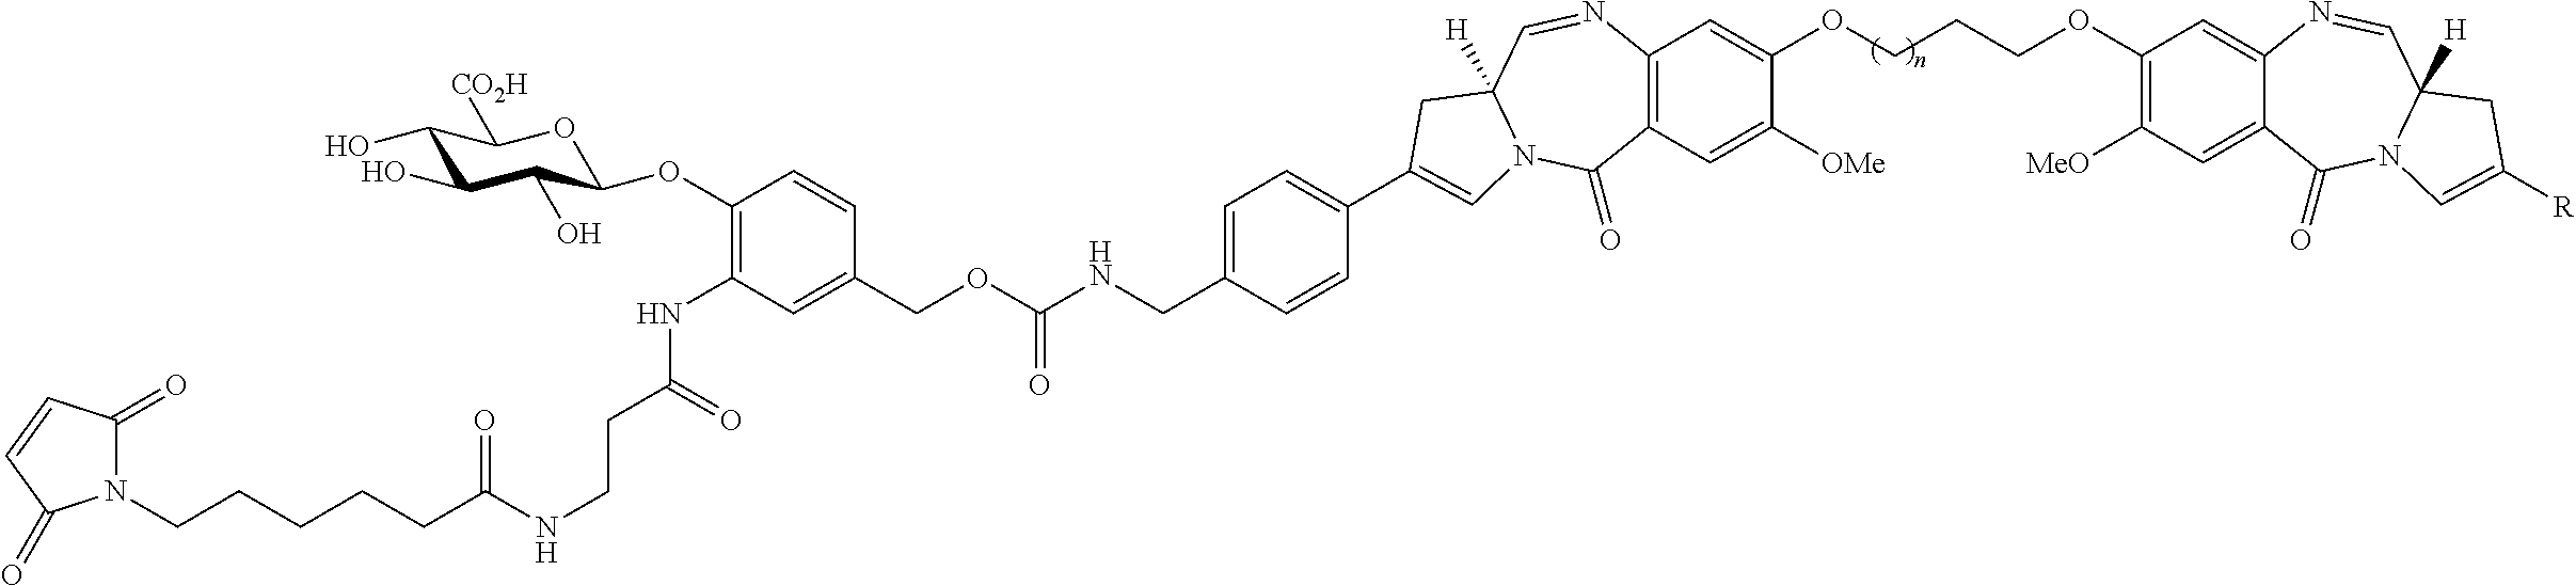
C12=C(N=CC3([H])N(C1=O)C=C(C1=CC=C(CNC(OCC4=CC(NC(CCNC(=O)CCCCCN5C(=O)C=CC5=O)=O)=C(OC5C(O)C(O)C(O)C([CO2H])O5)C=C4)=O)C=C1)C3)C=C(OCCCOC1=C([MeO])C=C3C(=C1)N=CC1([H])N(C3=O)C=C([R])C1)C([OMe])=C2
